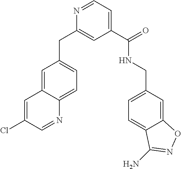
C1=C2C(=CC=C1CC1=CC(C(=O)NCC3=CC=C4C(=C3)ON=C4N)=CC=N1)N=CC(Cl)=C2
